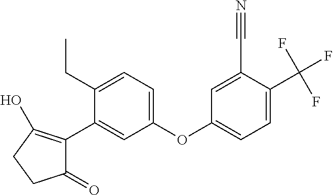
C1(=O)C(C2=CC(OC3=CC=C(C(F)(F)F)C(C#N)=C3)=CC=C2CC)=C(O)CC1
